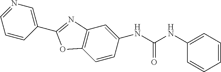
C1(NC(=O)NC2=CC3=C(OC(C4=CN=CC=C4)=N3)C=C2)=CC=CC=C1
